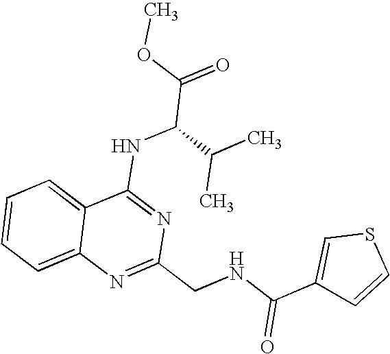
C12=CC=CC=C1N=C(CNC(C1=CSC=C1)=O)N=C2NC(C(=O)OC)C(C)C
